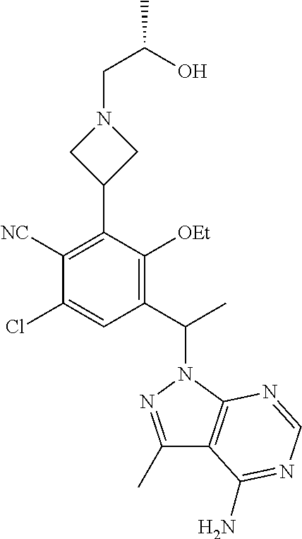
C1(Cl)=CC(C(C)N2N=C(C)C3=C2N=CN=C3N)=C([OEt])C(C2CN(CC(O)C)C2)=C1[NC]
